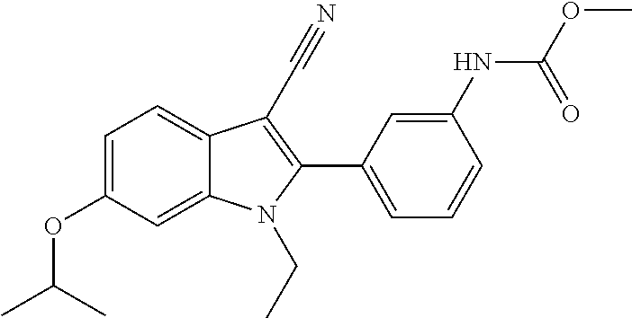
C1=C(OC(C)C)C=C2C(=C1)C(C#N)=C(C1=CC=CC(NC(OC)=O)=C1)N2CC
